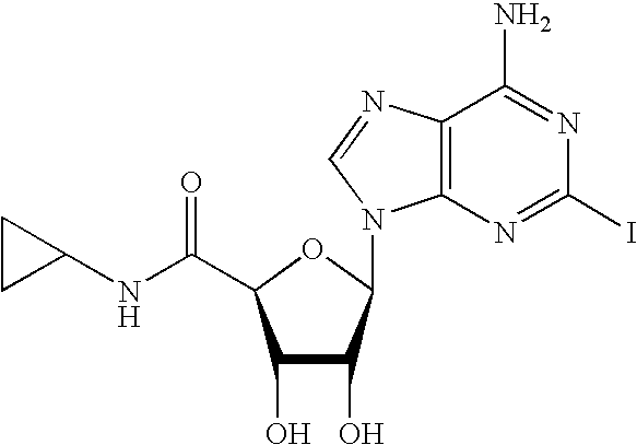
C1(O)C(O)C(N2C3=C(C(N)=NC(I)=N3)N=C2)OC1C(NC1CC1)=O
